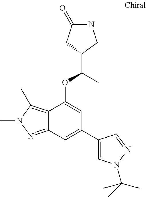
C1(=O)NCC(C(C)OC2=CC(C3=CN(C(C)(C)C)N=C3)=CC3=NN(C)C(C)=C23)C1
